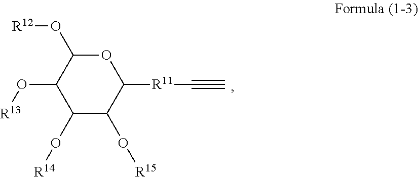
O1C(O[R12])C(O[R13])C(O[R14])C(O[R15])C1[R11]C#C
